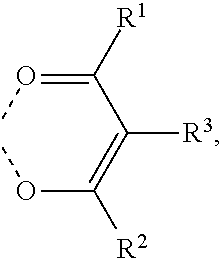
C(=C(C([R1])=OC)[R3])([R2])OC
